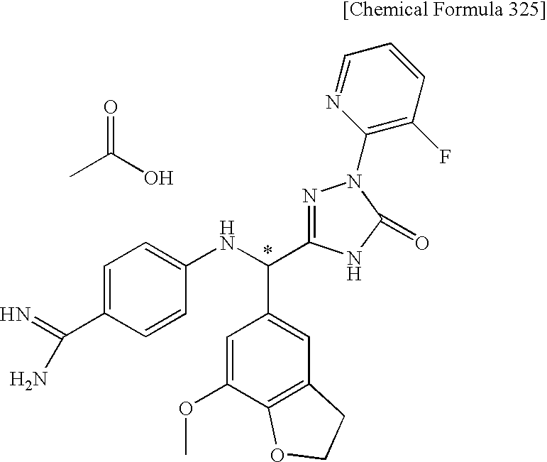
CC(O)=O.C1=C(C(=N)N)C=CC(NC(C2=CC3=C(C(OC)=C2)OCC3)C2=NN(C3=C(F)C=CC=N3)C(=O)N2)=C1
